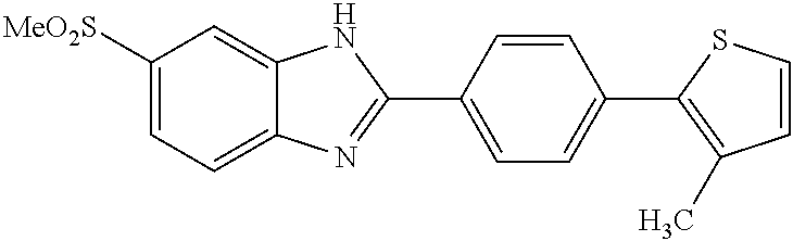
C1([MeO2S])=CC=C2C(=C1)NC(C1=CC=C(C3=C(C)C=CS3)C=C1)=N2
